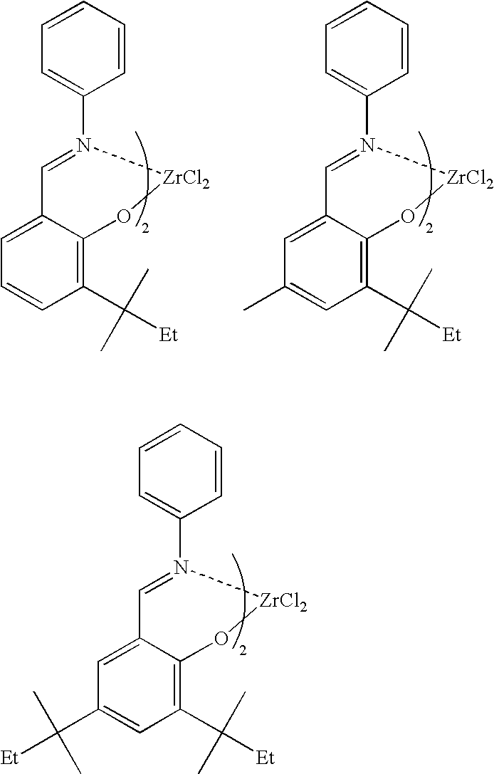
C1=N(C2=CC=CC=C2)[ZrCl2]OC2=C(C(C)(C)[Et])C=C(C(C)(C)[Et])C=C12.C1=N(C2=CC=CC=C2)[ZrCl2]OC2=C(C(C)(C)[Et])C=C(C)C=C12.C1=N(C2=CC=CC=C2)[ZrCl2]OC2=C(C(C)(C)[Et])C=CC=C12
